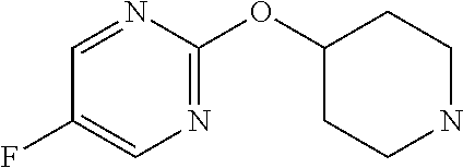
C1(OC2CCNCC2)=NC=C(F)C=N1
